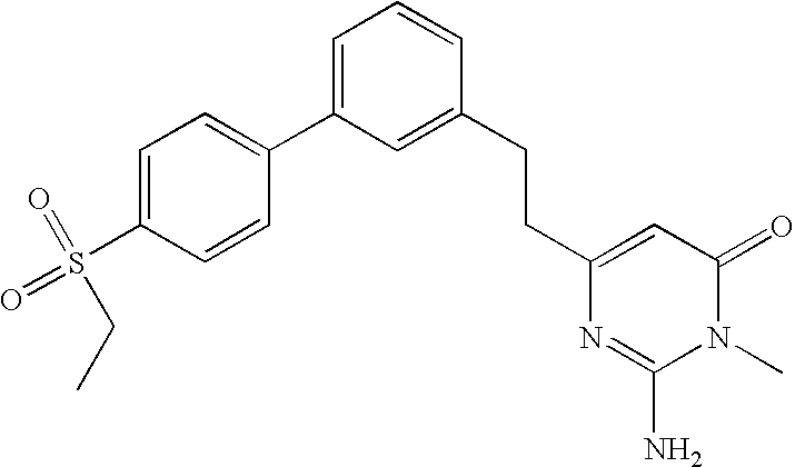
C1=C(S(=O)(=O)CC)C=CC(C2=CC=CC(CCC3=CC(=O)N(C)C(N)=N3)=C2)=C1
